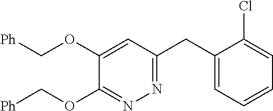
C1(OC[Ph])=NN=C(CC2=CC=CC=C2Cl)C=C1OC[Ph]
